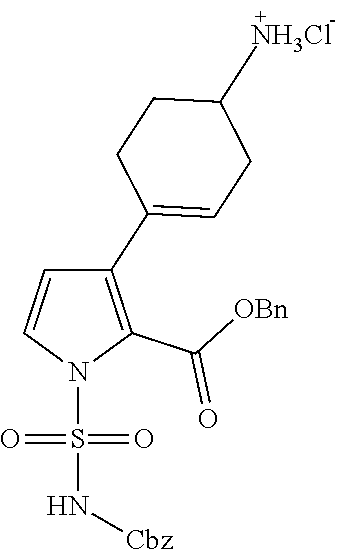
[NH3Cl].C1(C2=C(C([OBn])=O)N(S(=O)(=O)N[Cbz])C=C2)=CCC(C)CC1
